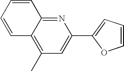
C12=C(C)C=C(C3=CC=CO3)N=C1C=CC=C2
